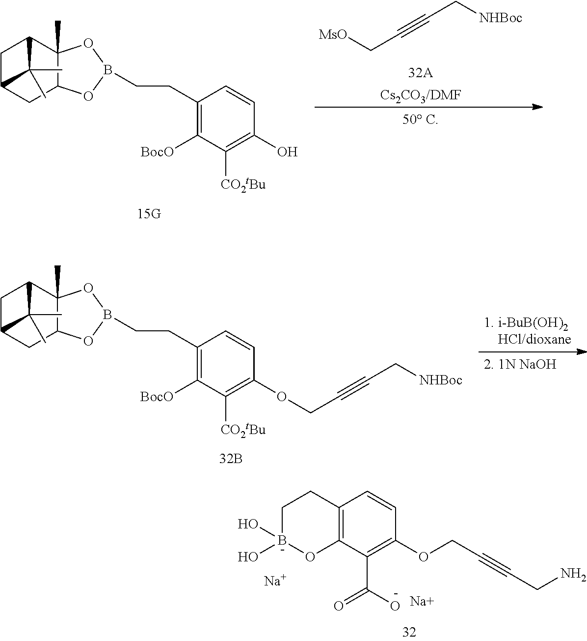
[Na].[Na].C1(OCC#CCN)=C(C(O)=O)C2=C(C=C1)CCB(O)(O)O2.C(CC1=C([BocO])C([CO2tBu])=C(O)C=C1)B1OC2CC3CC(C2(C)O1)C3(C)C.[Cs2CO3/DMF].[MsO]CC#CC[NHBoc].C(CC1=C([BocO])C([CO2tBu])=C(OCC#CC[NHBoc])C=C1)B1OC2CC3CC(C2(C)O1)C3(C)C
